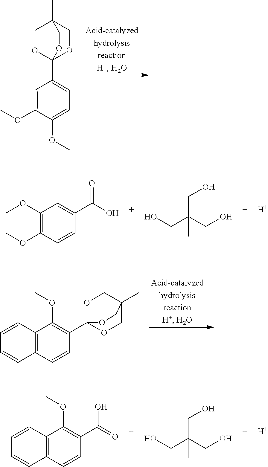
C1OC2(C3=CC=C(OC)C(OC)=C3)OCC1(C)CO2.C1(OC)=C(OC)C=CC(C(O)=O)=C1.[H].OCC(CO)(CO)C.C12=C(C=CC(C34OCC(C)(CO3)CO4)=C1OC)C=CC=C2.C12=C(C=CC(C(=O)O)=C1OC)C=CC=C2.[H].OCC(CO)(CO)C
